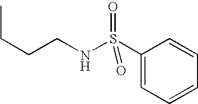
C(CCNS(C1=CC=CC=C1)(=O)=O)C
